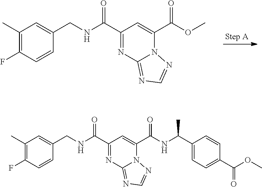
C1(C)=C(F)C=CC(CNC(C2=NC3=NC=NN3C(C(OC)=O)=C2)=O)=C1.C1(C)=C(F)C=CC(CNC(C2=NC3=NC=NN3C(C(NC(C3=CC=C(C(=O)OC)C=C3)C)=O)=C2)=O)=C1
